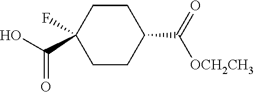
C1CC(C(O)=O)(F)CCC1C(=O)[OCH2CH3]
